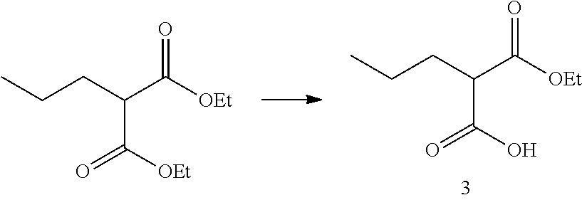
CCCC(C([OEt])=O)C(O)=O.CCCC(C([OEt])=O)C([OEt])=O
